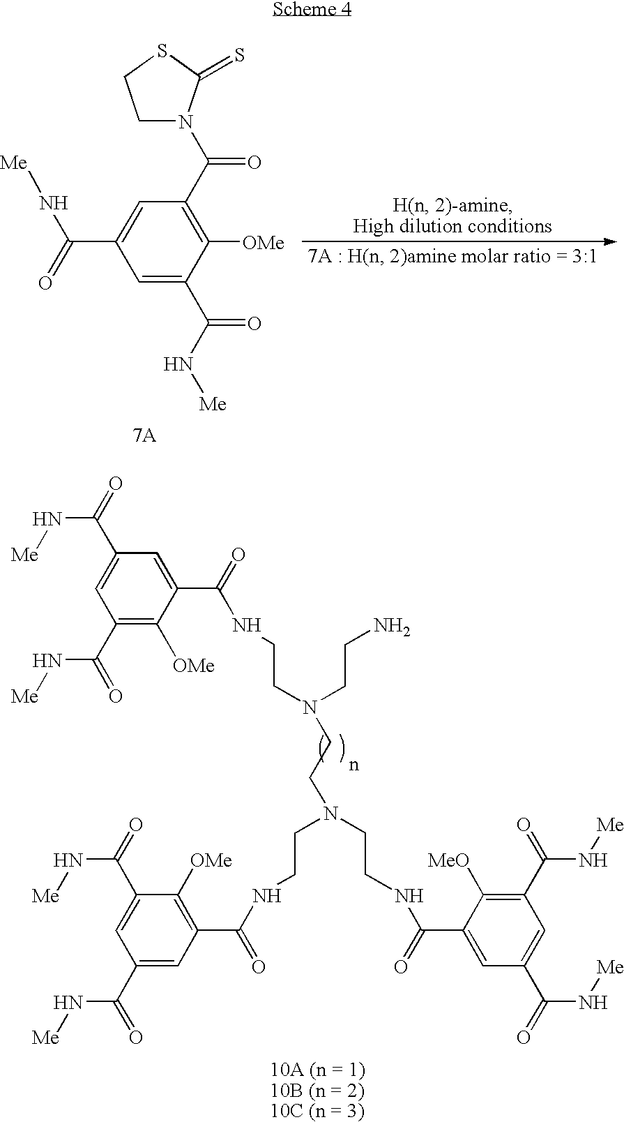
C1=C(C(N[Me])=O)C([OMe])=C(C(=O)N2CCSC2=S)C=C1C(=O)N[Me].[7A].C(CN(CCN)CCN(CCNC(C1=C([OMe])C(C(=O)N[Me])=CC(C(=O)N[Me])=C1)=O)CCNC(C1=CC(C(=O)N[Me])=CC(C(=O)N[Me])=C1[MeO])=O)NC(C1=CC(C(=O)N[Me])=CC(C(=O)N[Me])=C1[OMe])=O.[10A (n = 1)10B (n = 2)10C (n = 3)]
